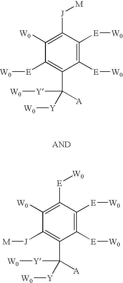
C1([E][W0])=C(C([A])([Y][W0])[Y][W0])C([E][W0])=C([E][W0])C([J][M])=C1[W0].C1([J][M])=C(C([A])([Y][W0])[Y][W0])C([E][W0])=C([E][W0])C([E][W0])=C1[W0]
